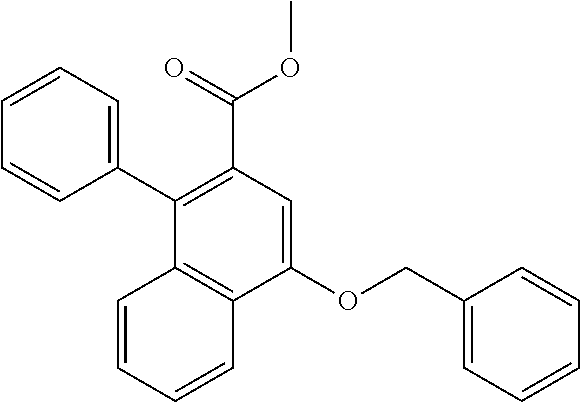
C1=CC=C(C2=C(C(=O)OC)C=C(OCC3=CC=CC=C3)C3=C2C=CC=C3)C=C1
